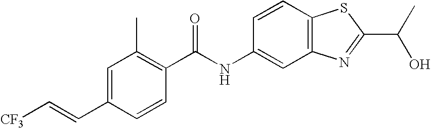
C1=C(C=C[CF3])C=CC(C(NC2=CC3=C(C=C2)SC(C(C)O)=N3)=O)=C1C
